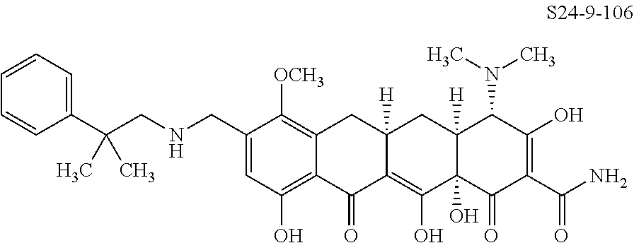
C1=C(CNCC(C2=CC=CC=C2)(C)C)C([OCH3])=C2C(=C1O)C(=O)C1=C(O)C3(O)C([H])(CC1([H])C2)C(N(C)C)C(O)=C(C(N)=O)C3=O
